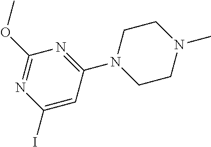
IC1=CC(N2CCN(C)CC2)=NC(OC)=N1
